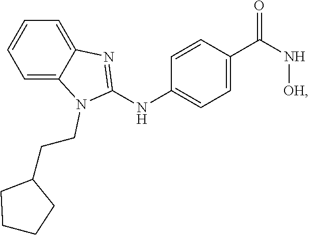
C1=CC(C(N[OH])=O)=CC=C1NC1=NC2=CC=CC=C2N1CCC1CCCC1
